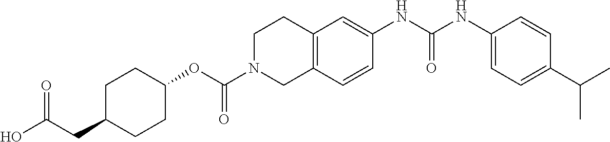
C1C(CC(O)=O)CCC(OC(N2CC3=C(CC2)C=C(NC(NC2=CC=C(C(C)C)C=C2)=O)C=C3)=O)C1
